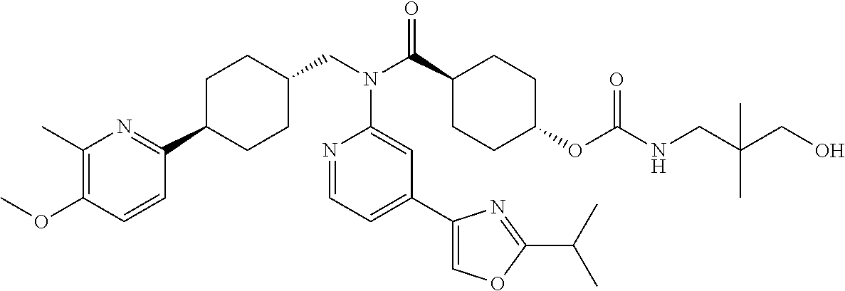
C1(C)=C(OC)C=CC(C2CCC(CN(C3=CC(C4=COC(C(C)C)=N4)=CC=N3)C(=O)C3CCC(OC(=O)NCC(C)(CO)C)CC3)CC2)=N1
